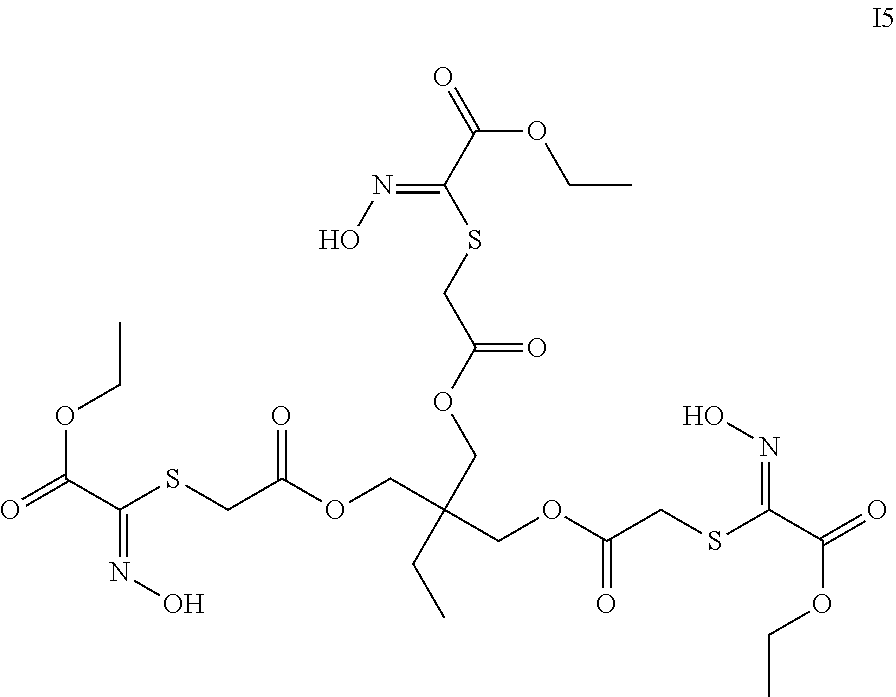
O=C(C(SCC(OCC(COC(CSC(=NO)C(OCC)=O)=O)(COC(=O)CSC(C(=O)OCC)=NO)CC)=O)=NO)OCC
